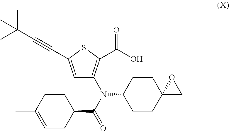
C1=C(C)CCC(C(N(C2CCC3(CC2)CO3)C2=C(C(=O)O)SC(C#CC(C)(C)C)=C2)=O)C1
